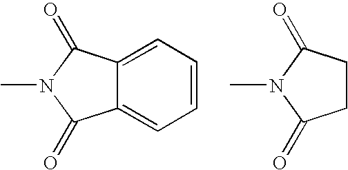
C1=C2C(=CC=C1)C(=O)N(C)C2=O.C1CC(=O)N(C)C1=O
